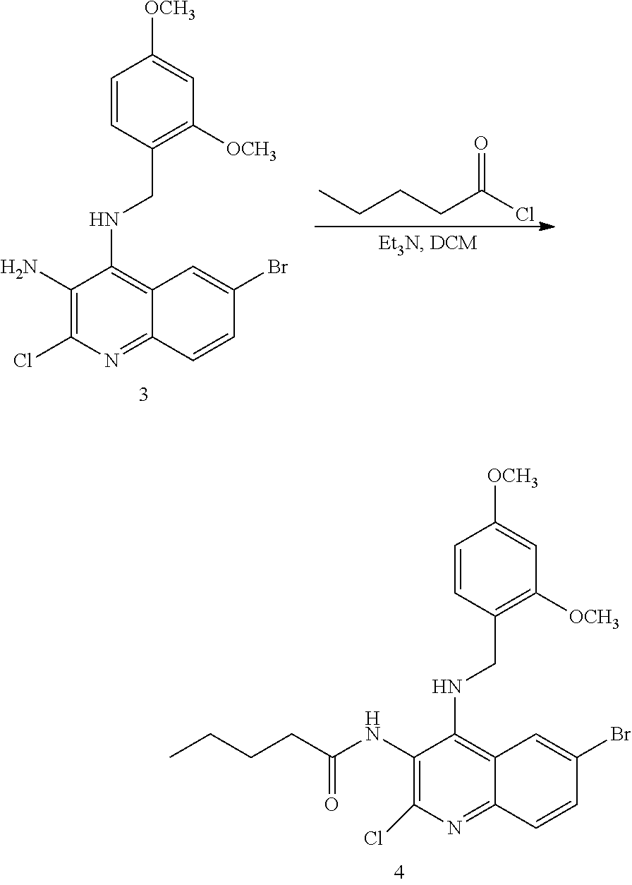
C1(NC(CCCC)=O)=C(Cl)N=C2C(=C1NCC1=C([OCH3])C=C([OCH3])C=C1)C=C(Br)C=C2.C1(N)=C(Cl)N=C2C(=C1NCC1=C([OCH3])C=C([OCH3])C=C1)C=C(Br)C=C2.CCCCC(Cl)=O
